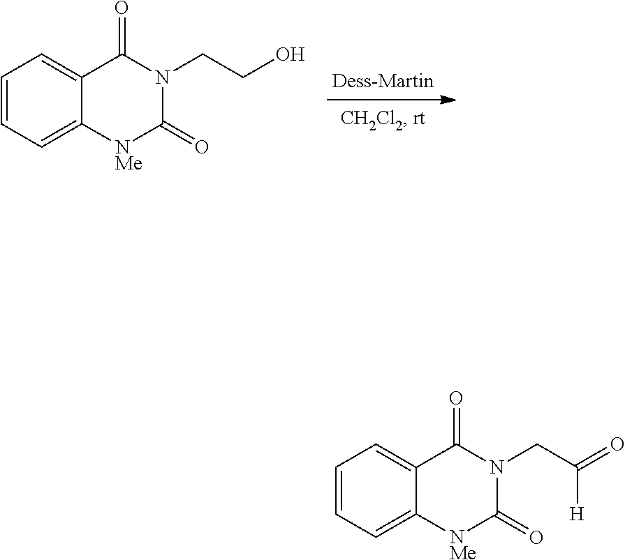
C1=CC=C2C(=C1)C(=O)N(CCO)C(=O)[NMe]2.C1=CC=C2C(=C1)C(=O)N(CC(=O)[H])C(=O)[NMe]2
